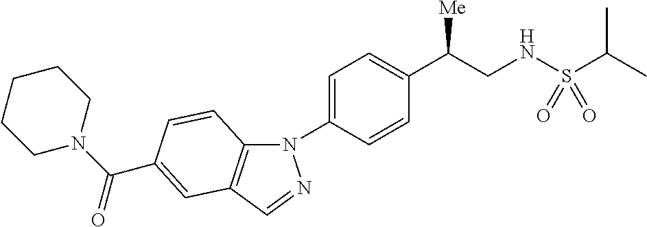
N1(C2=CC=C(C(CNS(C(C)C)(=O)=O)[Me])C=C2)C2=C(C=N1)C=C(C(N1CCCCC1)=O)C=C2
